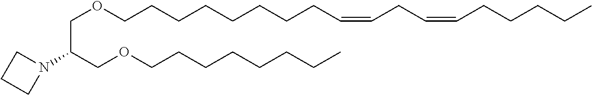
C1CN(C(COCCCCCCCCC=CCC=CCCCCC)COCCCCCCCC)C1
